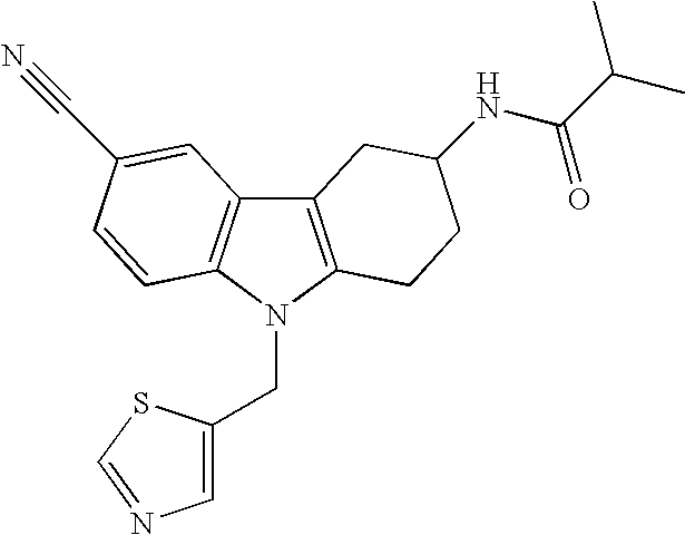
C12=C(N(CC3=CN=CS3)C3=C1C=C(C#N)C=C3)CCC(NC(=O)C(C)C)C2
